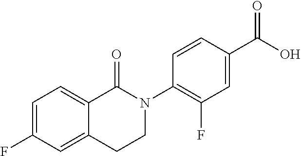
C1=C(F)C=C2C(=C1)C(=O)N(C1=C(F)C=C(C(O)=O)C=C1)CC2
